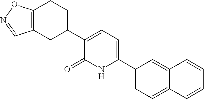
C1(C2CCC3=C(C2)C=NO3)=CC=C(C2=CC=C3C(=C2)C=CC=C3)NC1=O
